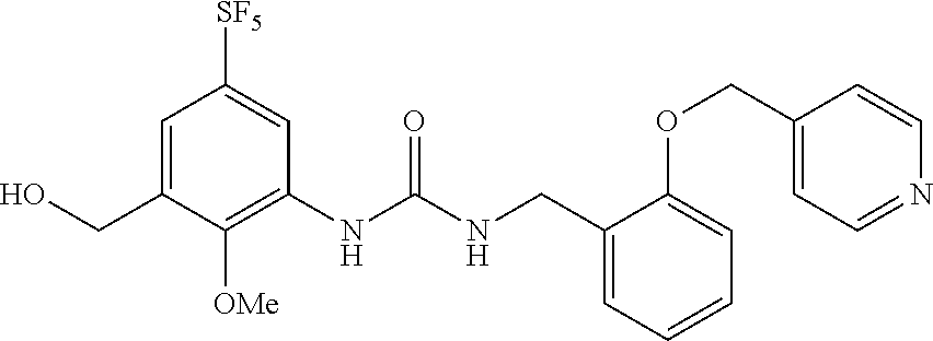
C1=C(CO)C([OMe])=C(NC(NCC2=CC=CC=C2OCC2=CC=NC=C2)=O)C=C1[SF5]
